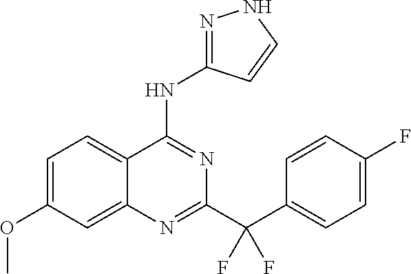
C1=C(OC)C=C2C(=C1)C(NC1=NNC=C1)=NC(C(C1=CC=C(F)C=C1)(F)F)=N2
